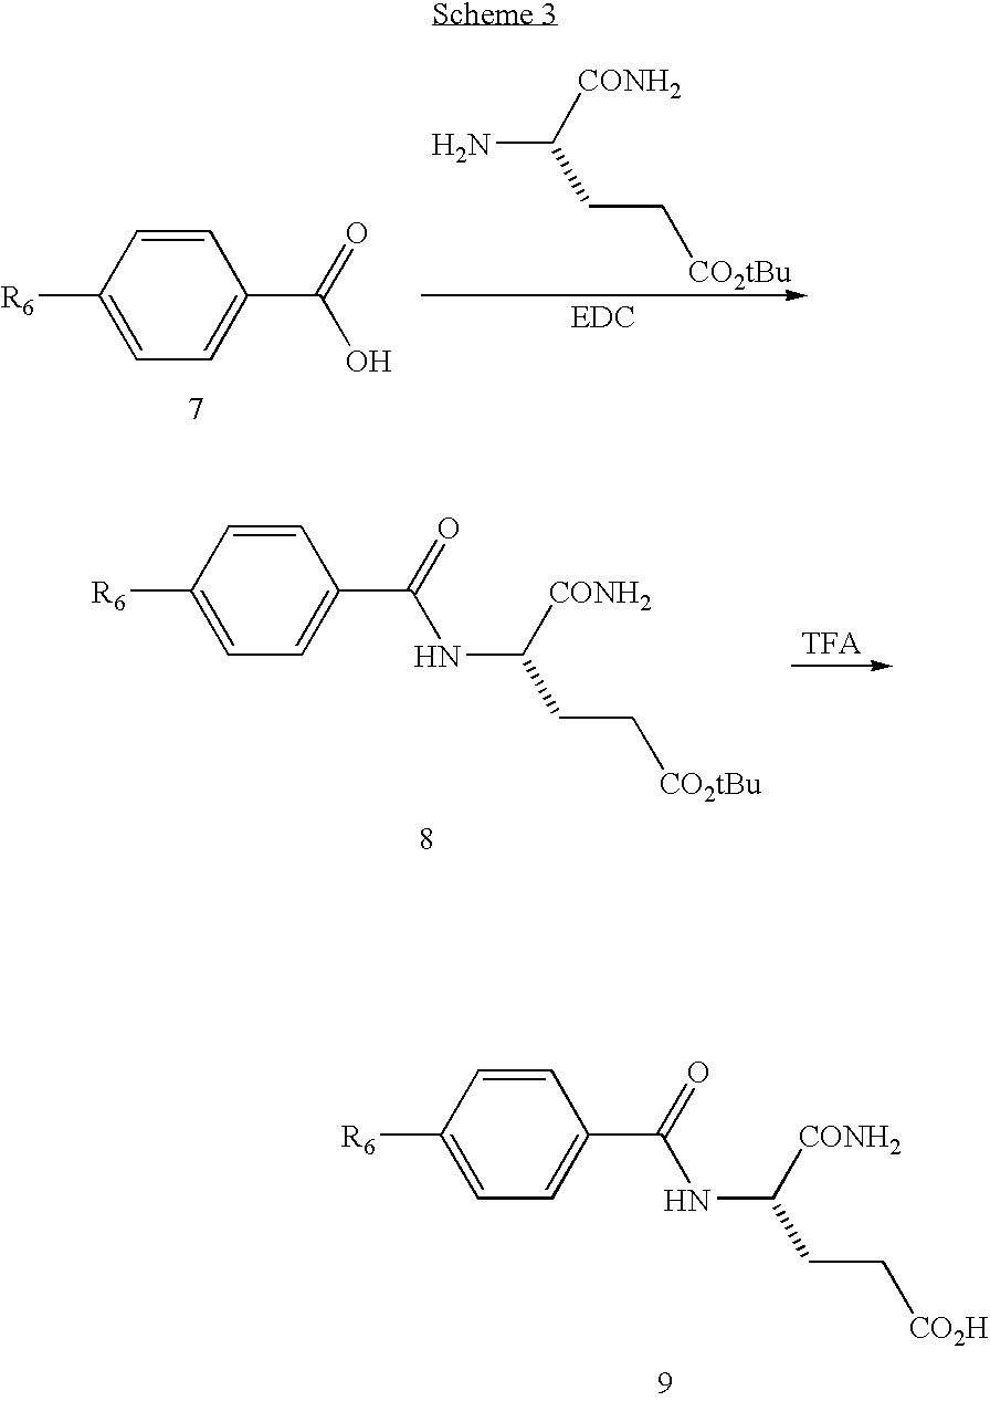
NC([CONH2])CC[CO2tBu].[R6]C1=CC=C(C(=O)O)C=C1.[R6]C1=CC=C(C(=O)NC(CC[CO2tBu])[CONH2])C=C1.[R6]C1=CC=C(C(=O)NC(CC[CO2H])[CONH2])C=C1
